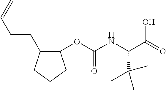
C1(OC(NC(C(=O)O)C(C)(C)C)=O)C(CCC=C)CCC1
